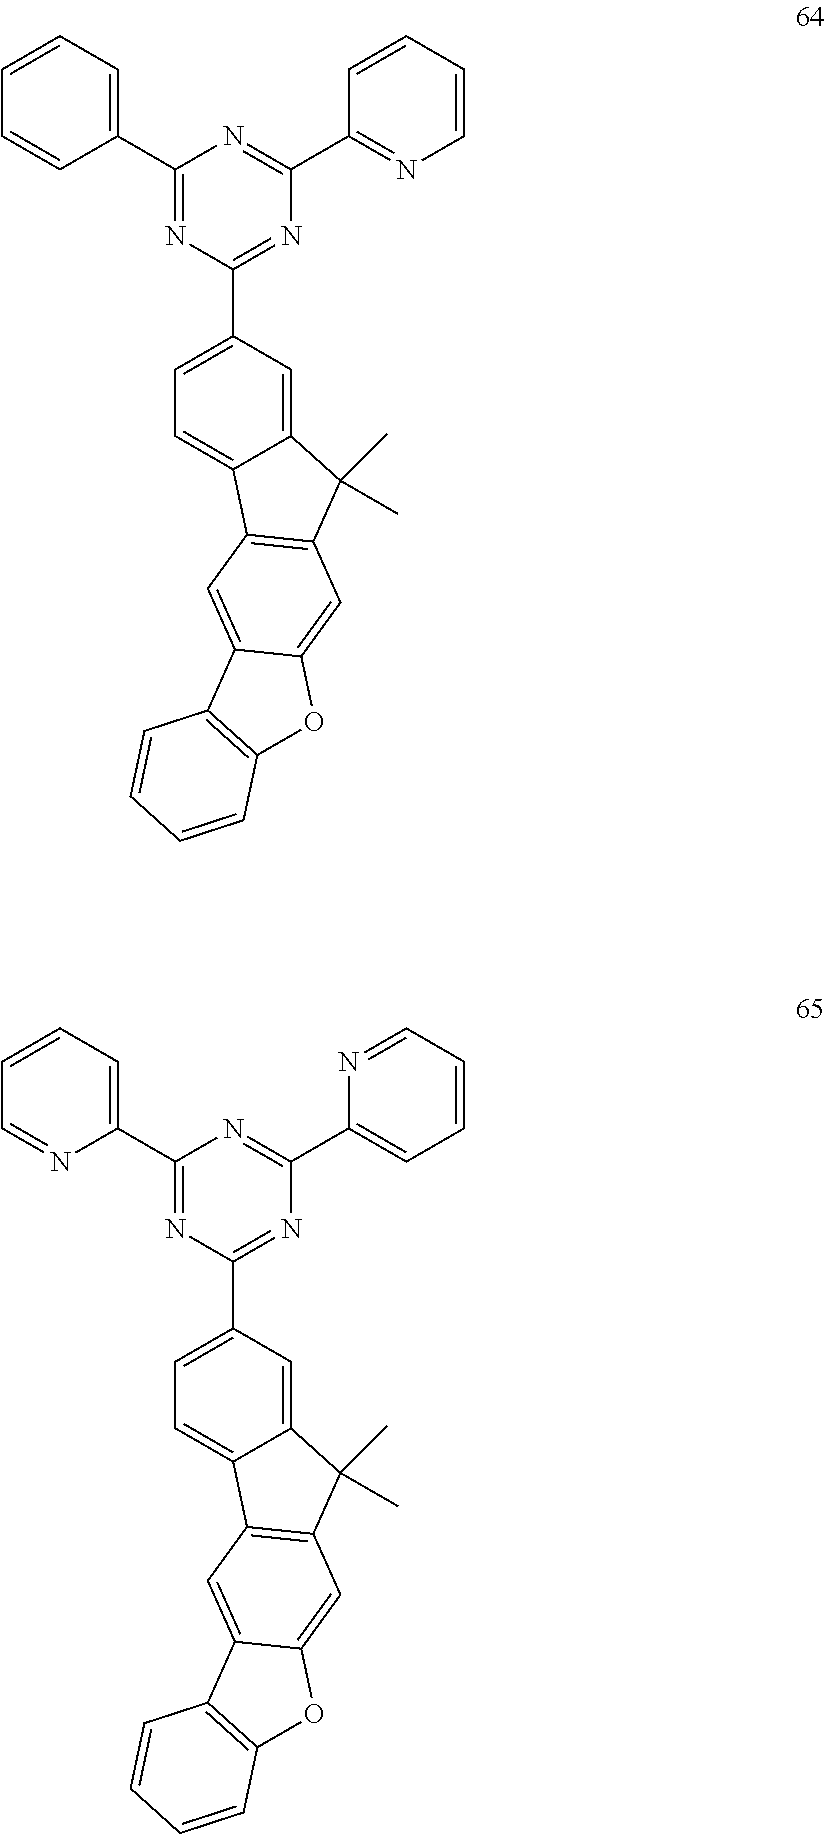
C1(C2=CC=CC=C2)=NC(C2=CC=C3C(=C2)C(C)(C)C2=C3C=C3C(=C2)OC2=C3C=CC=C2)=NC(C2=NC=CC=C2)=N1.C1(C2=CC=CC=N2)=NC(C2=CC=C3C(=C2)C(C)(C)C2=C3C=C3C(=C2)OC2=C3C=CC=C2)=NC(C2=CC=CC=N2)=N1
